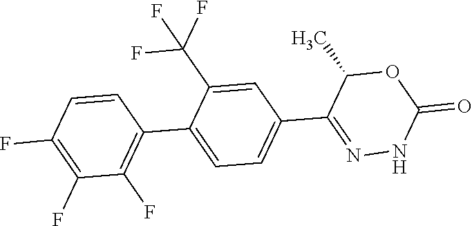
C1(F)=C(F)C(F)=C(C2=CC=C(C3=NNC(=O)OC3C)C=C2C(F)(F)F)C=C1
